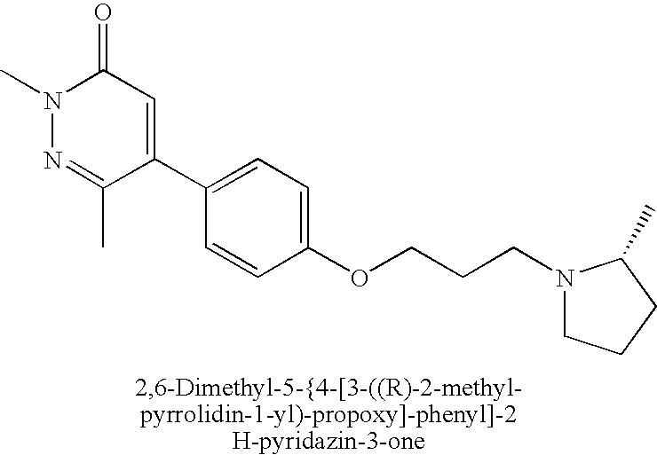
CN1N=C(C)C(C2=CC=C(OCCCN3CCCC3C)C=C2)=CC1=O
